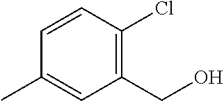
C1(CO)=C(Cl)C=CC(C)=C1
